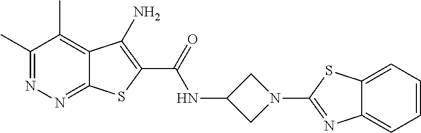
C1(C)=NN=C2C(=C1C)C(N)=C(C(=O)NC1CN(C3=NC4=CC=CC=C4S3)C1)S2
